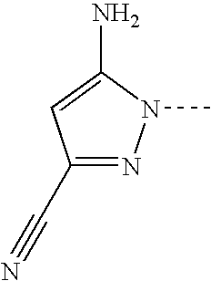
C1(C#N)=NN(C)C(N)=C1
